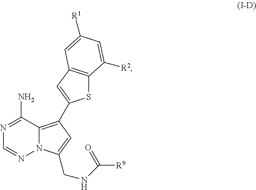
N1=C(N)C2=C(C3=CC4=C(S3)C([R2])=CC([R1])=C4)C=C(CNC(=O)[R9])N2N=C1
